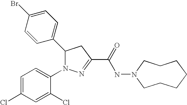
C1(C2N(C3=CC=C(Cl)C=C3Cl)N=C(C(=O)NN3CCCCCCC3)C2)=CC=C(Br)C=C1
